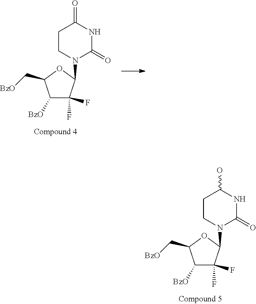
C1([BzO])C(F)(F)C(N2C(=O)NC(O)CC2)OC1C[BzO].C1([BzO])C(F)(F)C(N2C(=O)NC(=O)CC2)OC1C[BzO]
